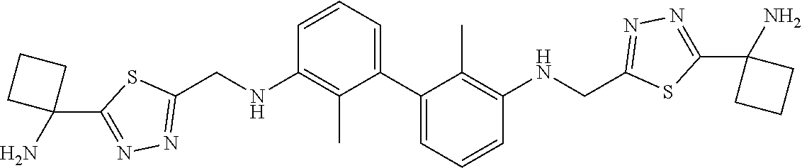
N1=C(C2(N)CCC2)SC(CNC2=C(C)C(C3=CC=CC(NCC4=NN=C(C5(N)CCC5)S4)=C3C)=CC=C2)=N1
